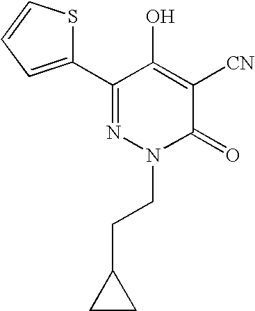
C(CN1C(=O)C([CN])=C(O)C(C2=CC=CS2)=N1)C1CC1
